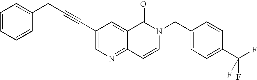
C1=CC=CC(CC#CC2=CN=C3C(=C2)C(=O)N(CC2=CC=C(C(F)(F)F)C=C2)C=C3)=C1
